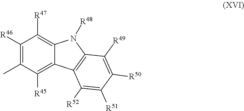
C1([R46])=C(C)C([R45])=C2C(=C1[R47])N([R48])C1=C2C([R52])=C([R51])C([R50])=C1[R49]
